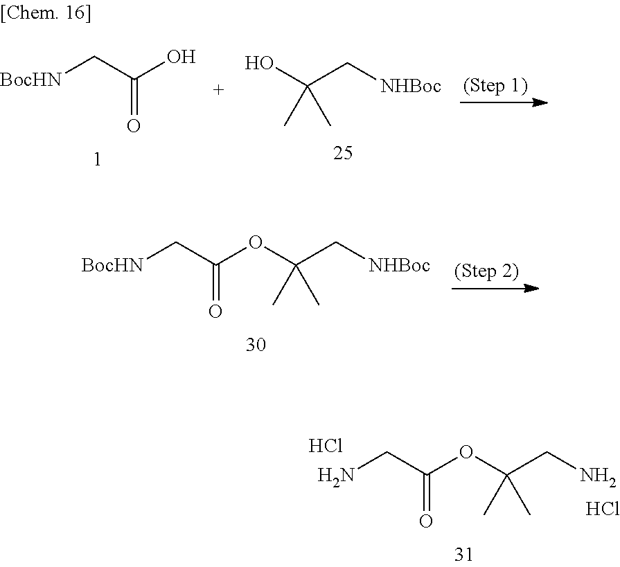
NCC(OC(CN)(C)C)=O.Cl.Cl.[BocHN]CC(OC(C[NHBoc])(C)C)=O.C(C[NHBoc])(O)(C)C.[BocHN]CC(O)=O
